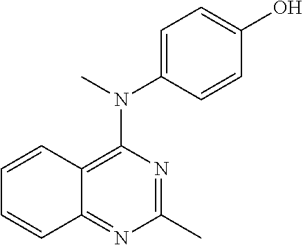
C1=C(N(C)C2=C3C(=NC(C)=N2)C=CC=C3)C=CC(O)=C1
